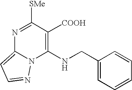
N1=C([SMe])C([COOH])=C(NCC2=CC=CC=C2)N2C1=CC=N2
